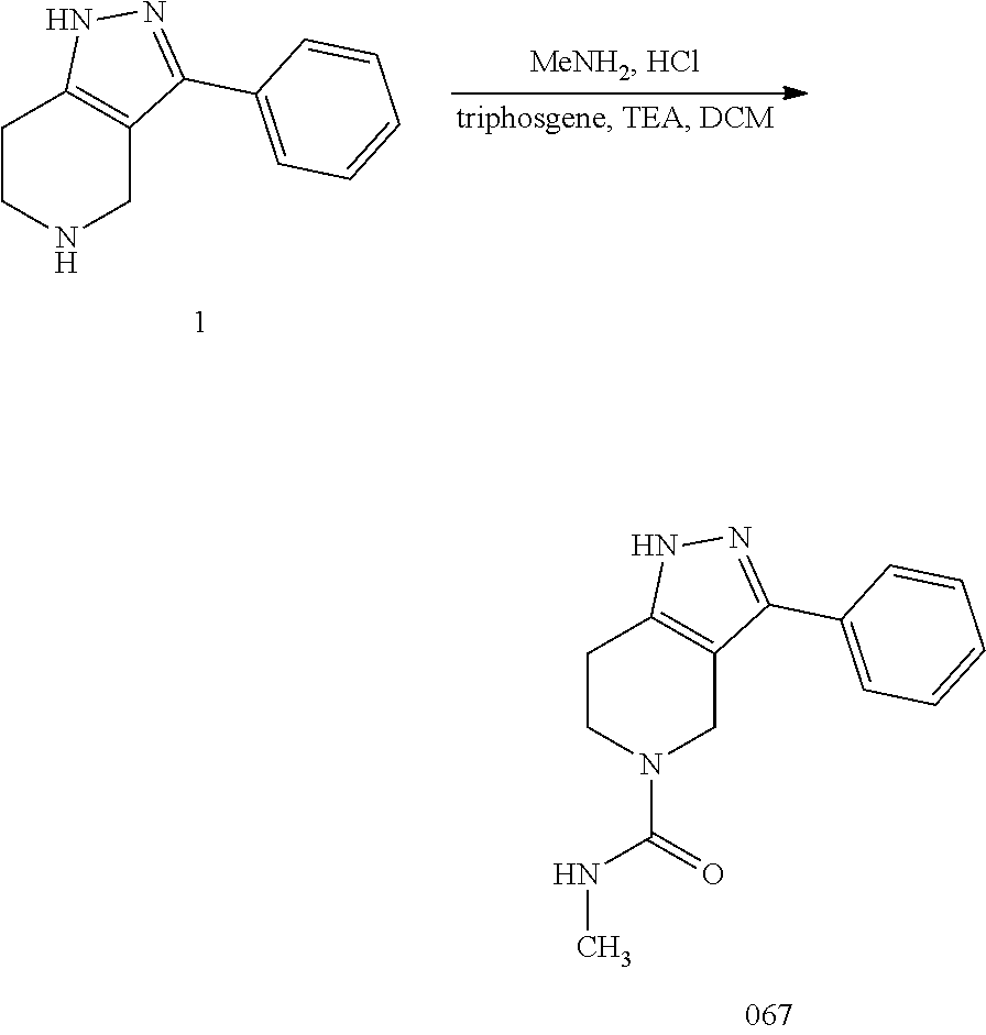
C1CN(C(=O)NC)CC2=C1NN=C2C1=CC=CC=C1.C1CNCC2=C1NN=C2C1=CC=CC=C1
